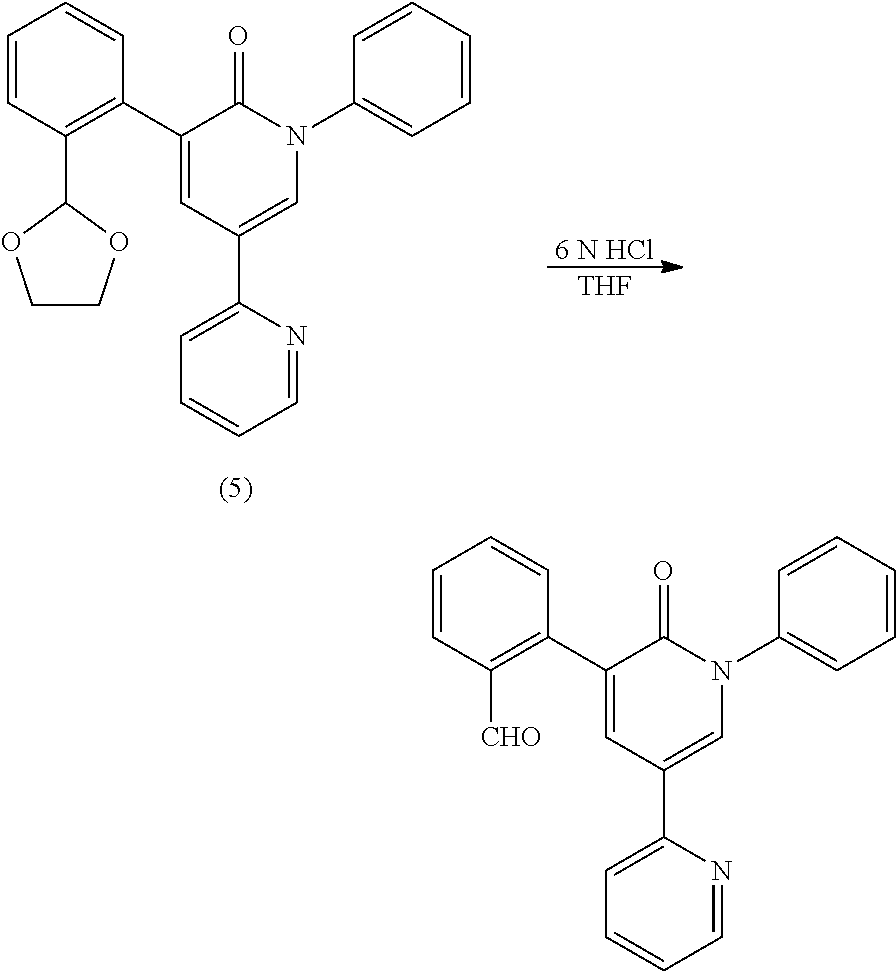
C1=CC([CHO])=C(C2=CC(C3=CC=CC=N3)=CN(C3=CC=CC=C3)C2=O)C=C1.[6 N HCl].[THF].C1=CC(C2OCCO2)=C(C2=CC(C3=CC=CC=N3)=CN(C3=CC=CC=C3)C2=O)C=C1
